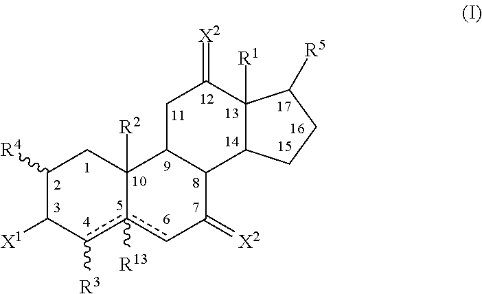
C1([R4])C([X1])c([R3])c2([R13])cC(=[X2])C3C(C2([R2])C1)CC(=[X2])C1([R1])C3CCC1[R5]
